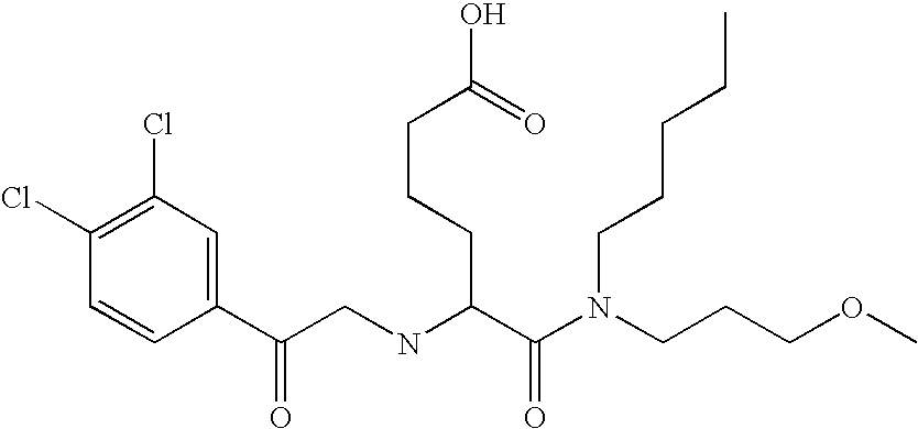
C1(Cl)=C(Cl)C=C(C(CNC(C(=O)N(CCCOC)CCCCC)CCCC(O)=O)=O)C=C1
